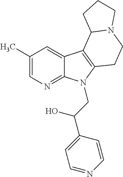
C1(C)=CN=C2C(=C1)C1=C(N2CC(C2=CC=NC=C2)O)CCN2C1CCC2
